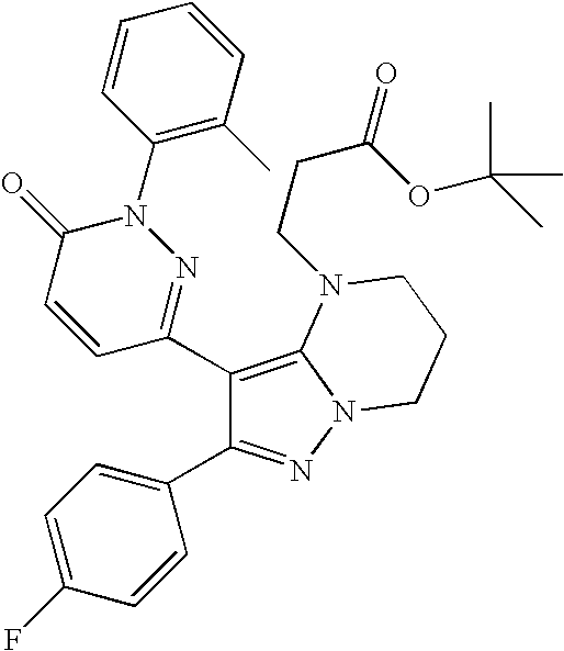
C1(N2C(=O)C=CC(C3=C4N(N=C3C3=CC=C(F)C=C3)CCCN4CCC(=O)OC(C)(C)C)=N2)=C(C)C=CC=C1
